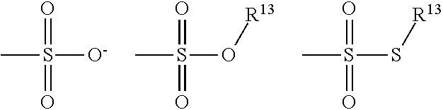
CS(=O)([O-])=O.CS(=O)(O[R13])=O.CS(=O)(S[R13])=O
